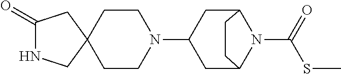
C1(=O)NCC2(C1)CCN(C1CC3N(C(SC)=O)C(C1)CC3)CC2
